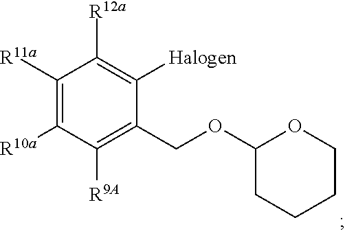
C1([R11a])=C([R10a])C([R9A])=C(COC2CCCCO2)C([Halogen])=C1[R12a]
